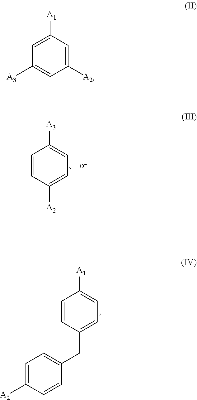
C1=CC([A2])=CC=C1[A3].C1=CC(CC2=CC=C([A2])C=C2)=CC=C1[A1].C1([A3])=CC([A2])=CC([A1])=C1
